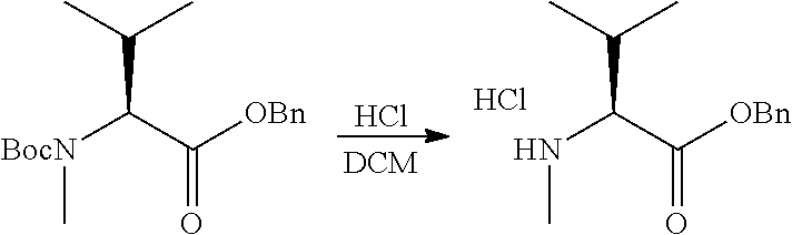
Cl.N(C(C([OBn])=O)C(C)C)C.Cl.[BocN](C(C([OBn])=O)C(C)C)C
